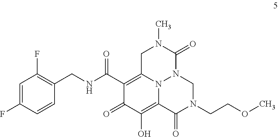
C(NC(C1=C2N3C(=C(O)C1=O)C(=O)N(CCOC)CN3C(=O)N(C)C2)=O)C1=C(F)C=C(F)C=C1
